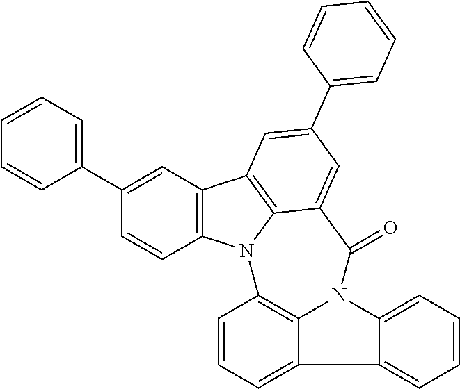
C12=CC=CC=C1N1C3=C(C=CC=C23)N2C3=C(C=C(C4=CC=CC=C4)C=C3)C3=C2C(=CC(C2=CC=CC=C2)=C3)C1=O
